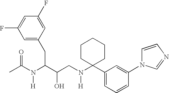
C1(F)=CC(F)=CC(CC(C(CN(C2(C3=CC=CC(N4C=CN=C4)=C3)CCCCC2)[H])O)N(C(C)=O)[H])=C1
